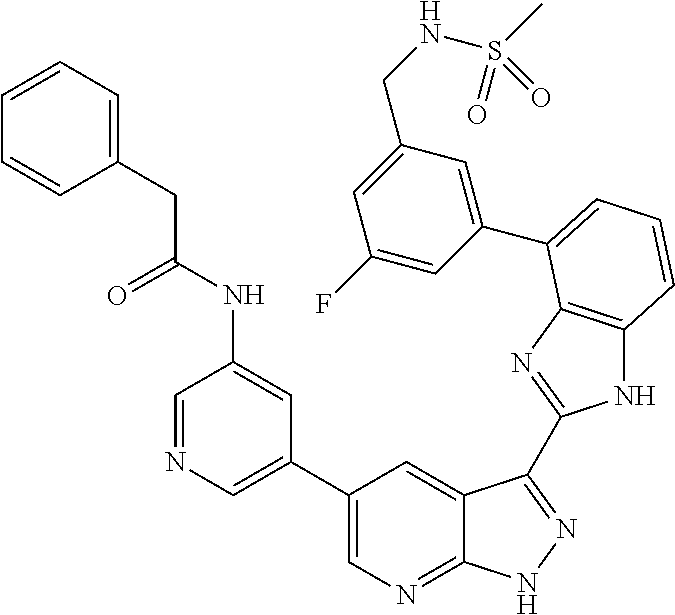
C1(C2=CN=C3C(=C2)C(C2=NC4=C(N2)C=CC=C4C2=CC(CNS(=O)(C)=O)=CC(F)=C2)=NN3)=CN=CC(NC(CC2=CC=CC=C2)=O)=C1
